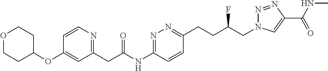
C1(CC(NC2=NN=C(CCC(CN3N=NC(C(NC)=O)=C3)F)C=C2)=O)=NC=CC(OC2CCOCC2)=C1
